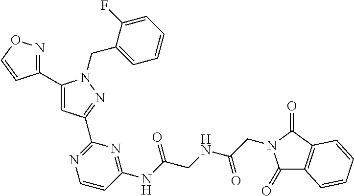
C1(C2=NOC=C2)=CC(C2=NC=CC(NC(=O)CNC(=O)CN3C(=O)C4=C(C3=O)C=CC=C4)=N2)=NN1CC1=CC=CC=C1F
